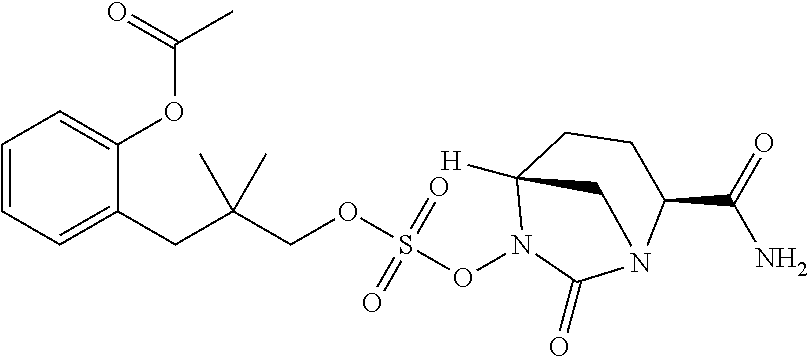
C1=C(CC(COS(ON2C3([H])CCC(C(N)=O)N(C2=O)C3)(=O)=O)(C)C)C(OC(C)=O)=CC=C1
